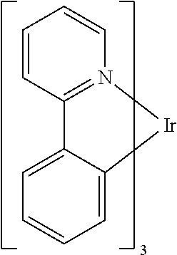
C1=CC2=N(C=C1)[Ir]C1=CC=CC=C12
